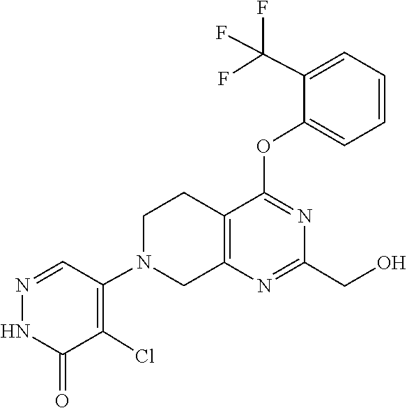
C(C1=NC2=C(CCN(C3=C(Cl)C(=O)NN=C3)C2)C(OC2=CC=CC=C2C(F)(F)F)=N1)O
